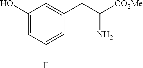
C1(O)=CC(F)=CC(CC([CO2Me])N)=C1
